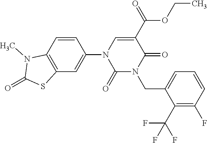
C12=C(C=CC(N3C(=O)N(CC4=CC=CC(F)=C4C(F)(F)F)C(=O)C(C(=O)OCC)=C3)=C1)N(C)C(=O)S2
